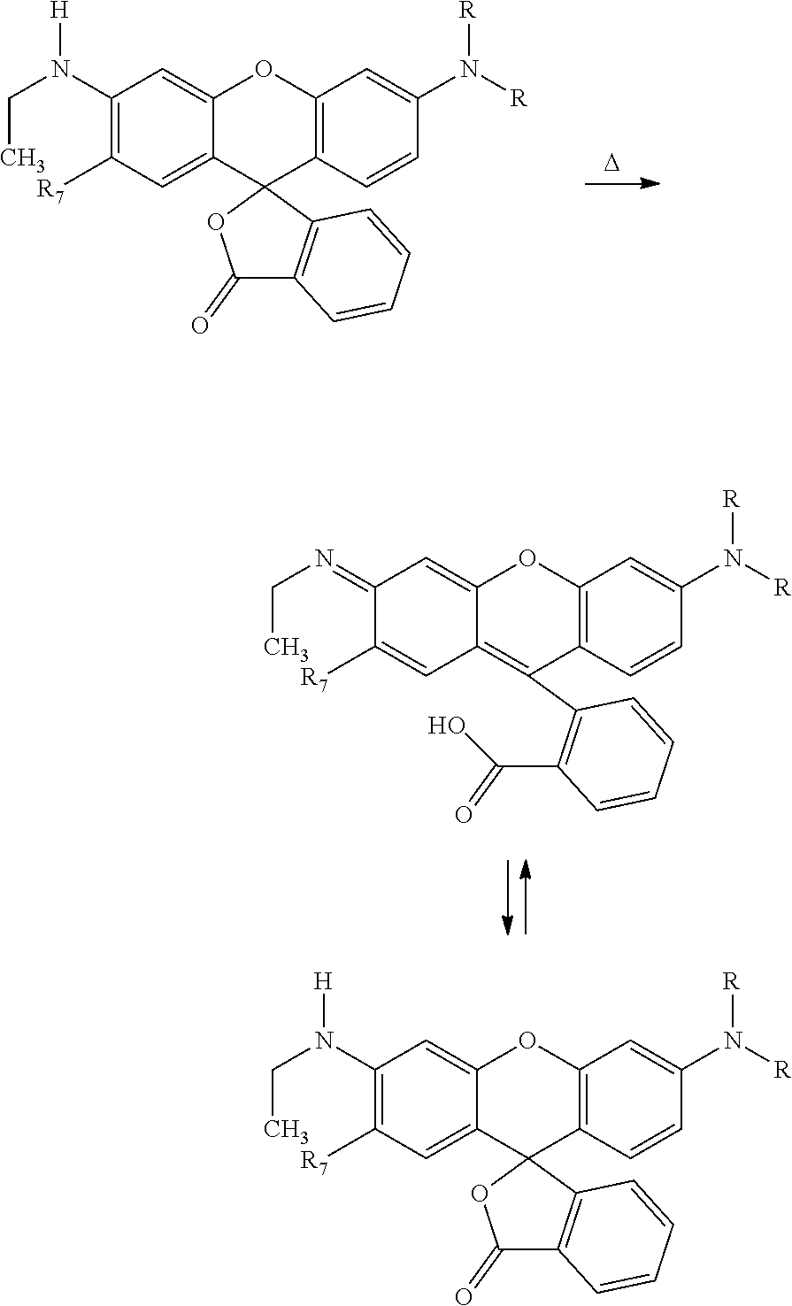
C1(N(CC)[H])=C([R7])C=C2C(=C1)OC1=C(C23OC(=O)C2=C3C=CC=C2)C=CC(N([R])[R])=C1.[D].C1(=NCC)C([R7])=CC2=C(C3=C(C(=O)O)C=CC=C3)C3=C(OC2=C1)C=C(N([R])[R])C=C3.C1(N(CC)[H])=C([R7])C=C2C(=C1)OC1=C(C23OC(=O)C2=C3C=CC=C2)C=CC(N([R])[R])=C1
